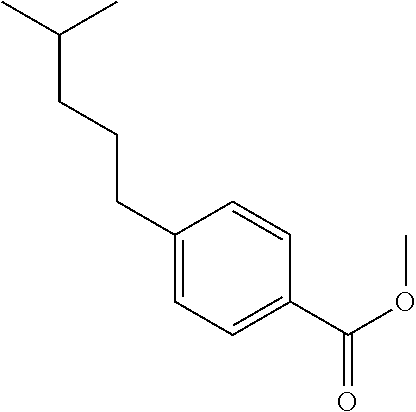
C1(CCCC(C)C)=CC=C(C(=O)OC)C=C1
